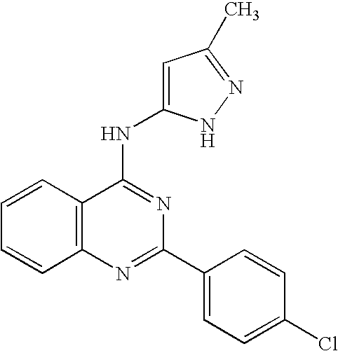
C12=C(N=C(C3=CC=C(Cl)C=C3)N=C1NC1=CC(C)=NN1)C=CC=C2
